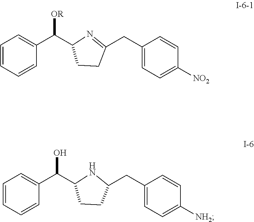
C1=CC=CC(C(C2CCC(CC3=CC=C([NO2])C=C3)=N2)[OR])=C1.C1=CC=CC(C(C2CCC(CC3=CC=C([NH2])C=C3)N2)O)=C1
